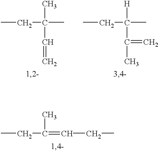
CCC(C)(C)C=C.CCC(C)([H])C(C)=C.CCC(=CCC)C
